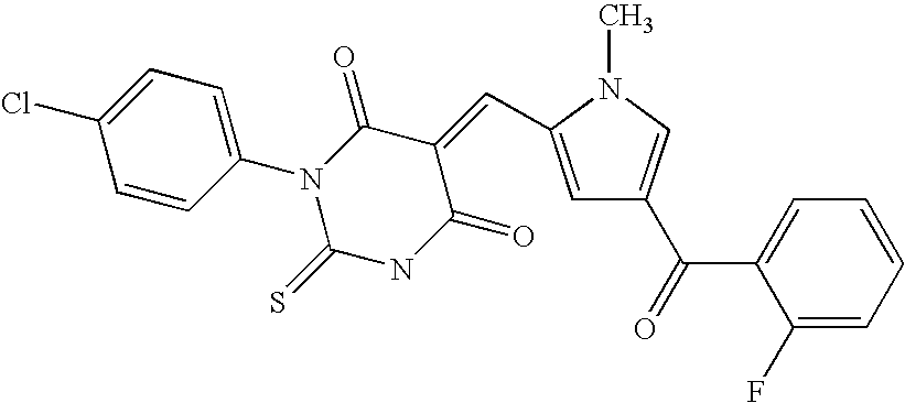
C1=C(C=C2C(=O)N(C3=CC=C(Cl)C=C3)C(=S)NC2=O)N(C)C=C1C(=O)C1=CC=CC=C1F
